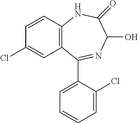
C1=CC2=C(C=C1Cl)C(C1=CC=CC=C1Cl)=NC(O)C(=O)N2
